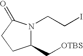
C1(C[OTBS])N(CCI)C(=O)CC1
